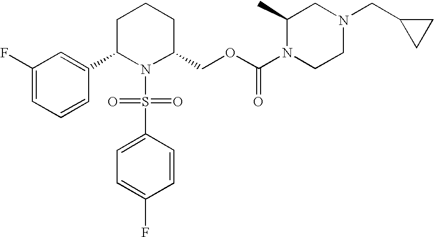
C1(F)=CC=CC(C2N(S(=O)(=O)C3=CC=C(F)C=C3)C(COC(N3CCN(CC4CC4)CC3C)=O)CCC2)=C1
